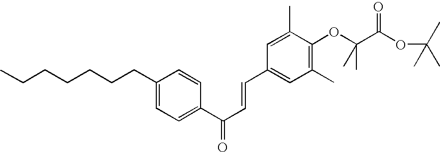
CCCCCCCC1=CC=C(C(C=CC2=CC(C)=C(OC(C(OC(C)(C)C)=O)(C)C)C(C)=C2)=O)C=C1
